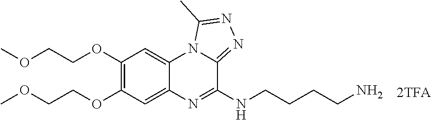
C1(OCCOC)=C(OCCOC)C=C2C(=C1)N1C(=NN=C1C)C(NCCCCN)=N2
